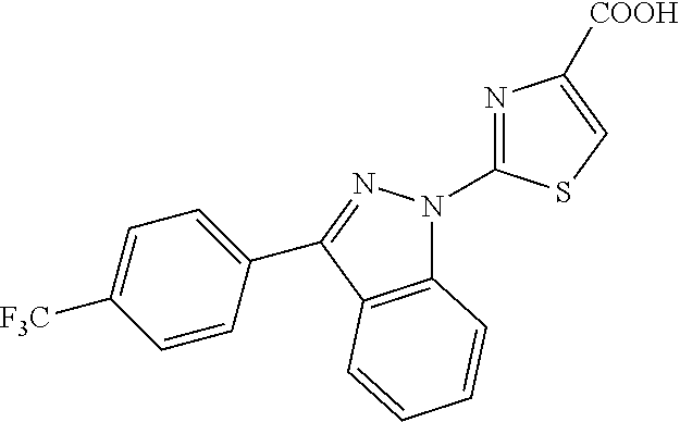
C12=C(C(C3=CC=C([F3C])C=C3)=NN1C1=NC([COOH])=CS1)C=CC=C2
